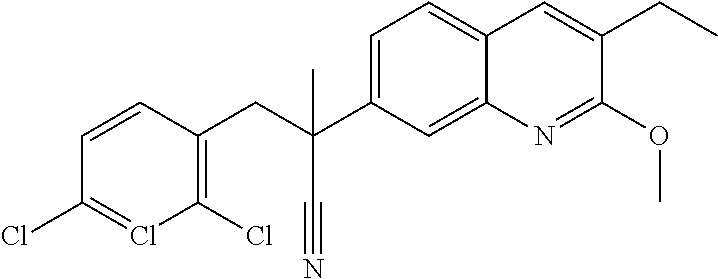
C1=CC(CC(C#N)(C)C2=CC=C3C(=C2)N=C(OC)C(CC)=C3)=C(Cl)Cl=C1Cl
